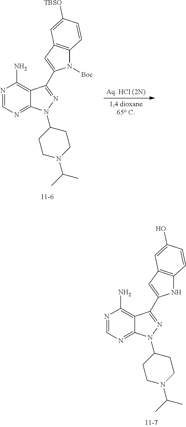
N1=CN=C2C(=C1N)C(C1=CC3=C(N1[Boc])C=CC([TBSO])=C3)=NN2C1CCN(C(C)C)CC1.N1=CN=C2C(=C1N)C(C1=CC3=C(N1)C=CC(O)=C3)=NN2C1CCN(C(C)C)CC1
